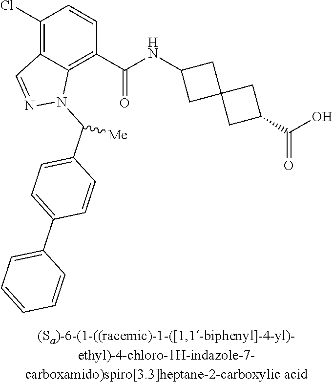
C1(Cl)=C2C(=C(C(NC3CC4(C3)CC(C(O)=O)C4)=O)C=C1)N(C(C1=CC=C(C3=CC=CC=C3)C=C1)[Me])N=C2
